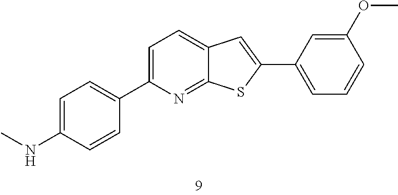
C1=C(NC)C=CC(C2=CC=C3C(=N2)SC(C2=CC=CC(OC)=C2)=C3)=C1
